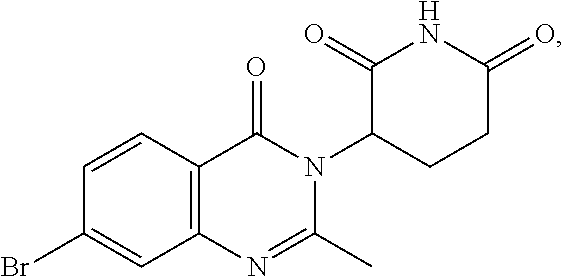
C12=C(C=CC(Br)=C1)C(=O)N(C1CCC(=O)NC1=O)C(C)=N2
